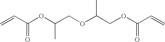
C=CC(OC(COC(COC(C=C)=O)C)C)=O
